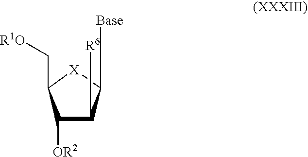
C1([OR2])C([R6])C([Base])[X]C1C[R1O]
